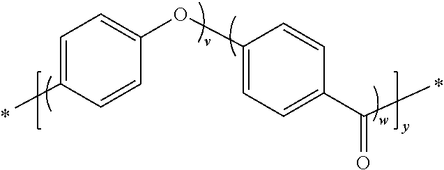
C1=C(C)C=CC(OC2=CC=C(C(C)=O)C=C2)=C1
